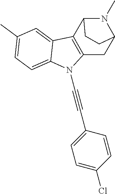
C1(C)=CC=C2C(=C1)C1=C(N2C#CC2=CC=C(Cl)C=C2)CC2N(C)C1CC2
